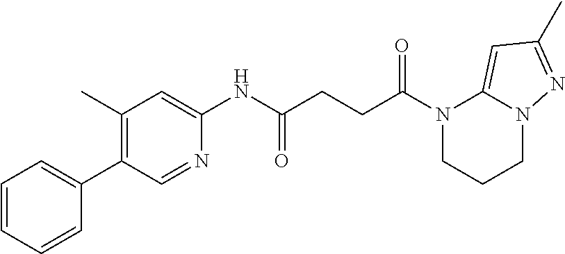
N1(C(=O)CCC(=O)NC2=CC(C)=C(C3=CC=CC=C3)C=N2)CCCN2C1=CC(C)=N2
